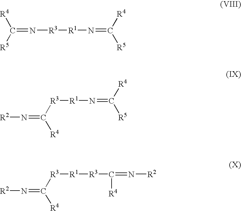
C(=N[R3][R1]N=C([R5])[R4])([R5])[R4].[R2]N=C([R4])[R3][R1]N=C([R5])[R4].[R2]N=C([R4])[R3][R1][R3]C(=N[R2])[R4]
